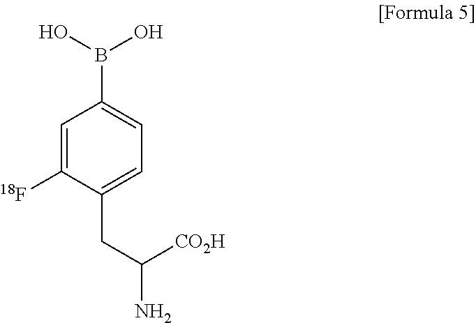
C1=C([18F])C(CC(N)[CO2H])=CC=C1B(O)O
